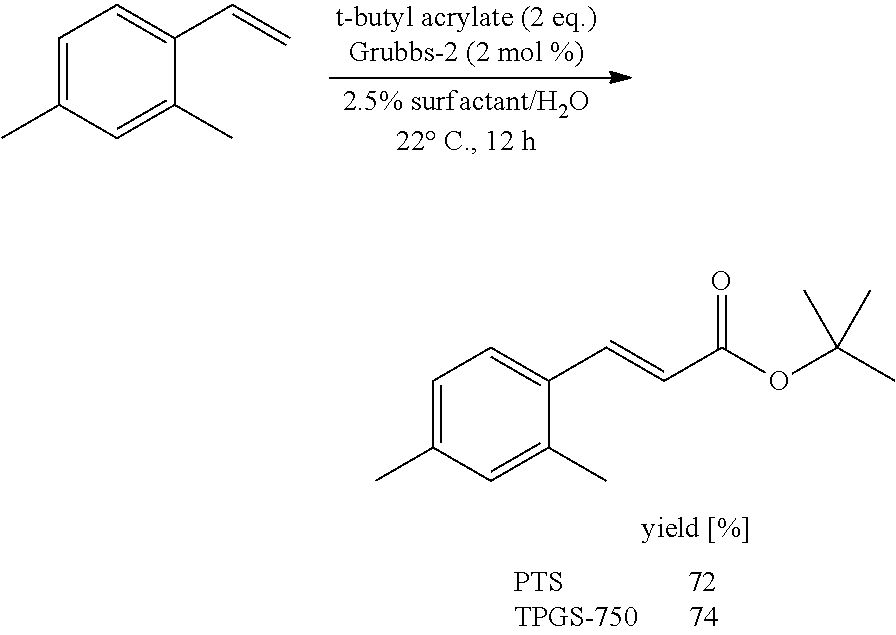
C1=C(C)C=C(C)C(C=C)=C1.C1(C=CC(OC(C)(C)C)=O)=CC=C(C)C=C1C
